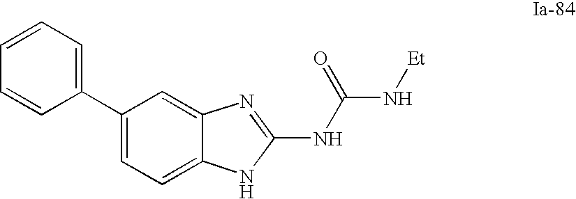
C1=CC=CC(C2=CC=C3C(=C2)N=C(NC(N[Et])=O)N3)=C1
